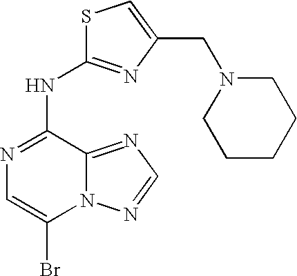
BrC1=CN=C(NC2=NC(CN3CCCCC3)=CS2)C2=NC=NN12
